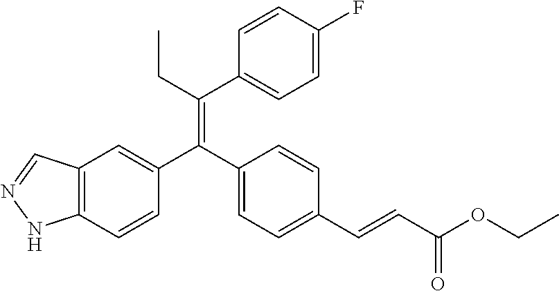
C12=C(C=CC(C(C3=CC=C(C=CC(OCC)=O)C=C3)=C(CC)C3=CC=C(F)C=C3)=C1)NN=C2
